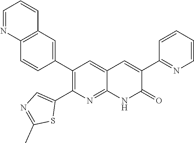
C12=C(C=C(C3=C(C4=CN=C(C)S4)N=C4C(=C3)C=C(C3=NC=CC=C3)C(=O)N4)C=C1)C=CC=N2
